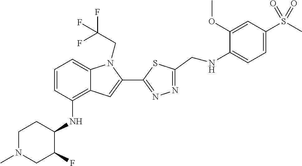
C1=CC(NC2C(F)CN(C)CC2)=C2C(=C1)N(CC(F)(F)F)C(C1=NN=C(CNC3=CC=C(S(C)(=O)=O)C=C3OC)S1)=C2
